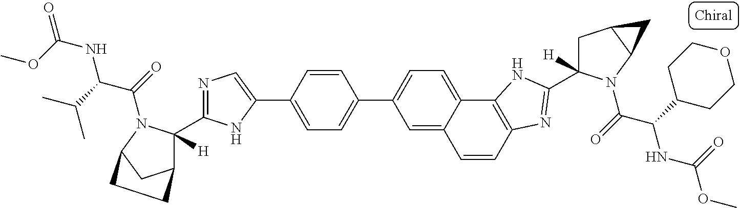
C1=C2C(=CC=C1C1=CC=C(C3=CN=C(C4([H])C5CC(N4C(=O)C(C(C)C)NC(=O)OC)CC5)N3)C=C1)C1=C(C=C2)N=C(C2([H])CC3C(N2C(=O)C(C2CCOCC2)NC(OC)=O)C3)N1
